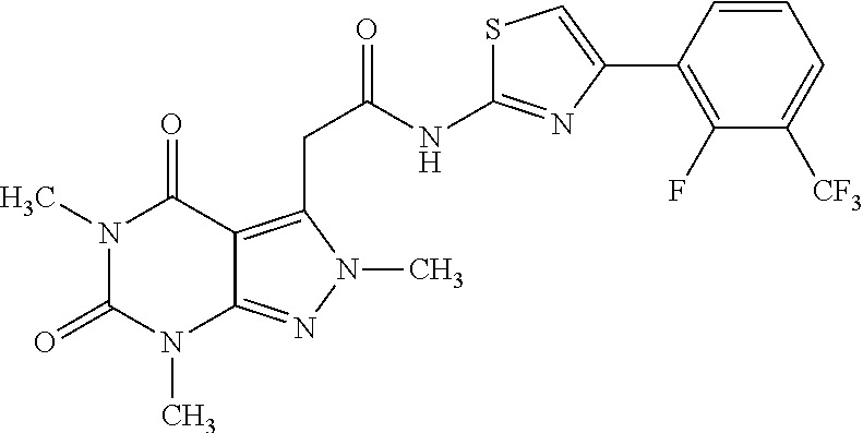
N1(C)C(=O)N(C)C2=NN(C)C(CC(NC3=NC(C4=C(F)C([CF3])=CC=C4)=CS3)=O)=C2C1=O
